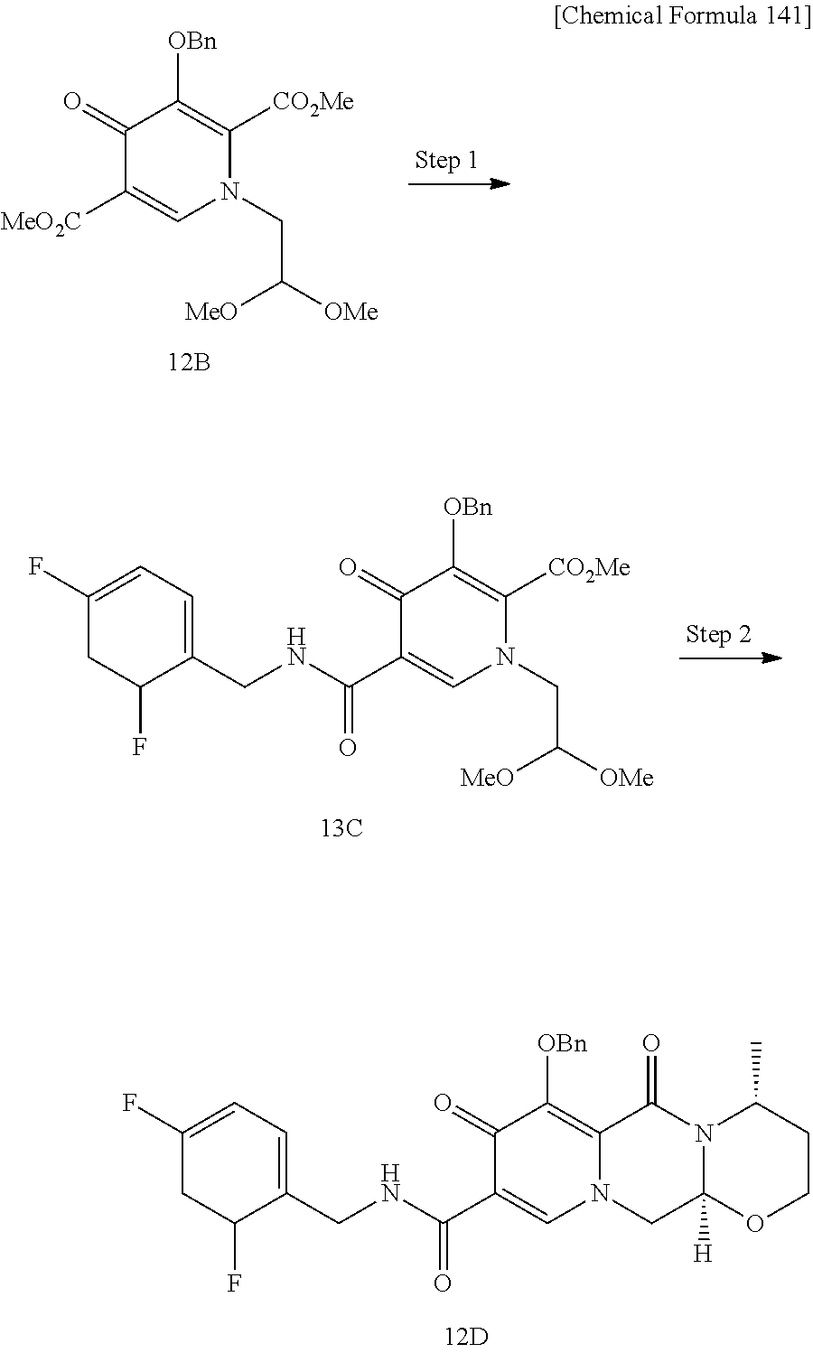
C1(=O)C(C(NCC2=CC=C(F)CC2F)=O)=CN2C(=C1[OBn])C(=O)N1C([H])(C2)OCCC1C.C1(=O)C([MeO2C])=CN(CC([OMe])[MeO])C([CO2Me])=C1[OBn].C1(=O)C(C(NCC2=CC=C(F)CC2F)=O)=CN(CC([OMe])[MeO])C([CO2Me])=C1[OBn]
